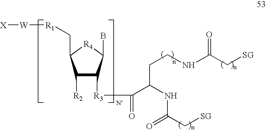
C1([R2])C([R3]C(=O)C(NC(=O)C[SG])CCNC(C[SG])=O)C(B)[R4]C1C[R1][W][X]
